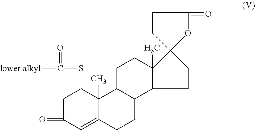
C1C(=O)C=C2C(C)(C1SC(=O)[lower alkyl])C1C(CC2)C2C(C)(CC1)C1(CCC(=O)O1)CC2
